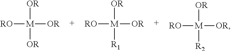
[RO][M]([OR])([OR])[OR].[RO][M]([OR])([OR])[R1].[RO][M]([OR])([OR])[R2]
